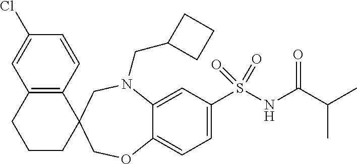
C1=C(Cl)C=CC2=C1CCCC21COC2=CC=C(S(NC(C(C)C)=O)(=O)=O)C=C2N(CC2CCC2)C1
